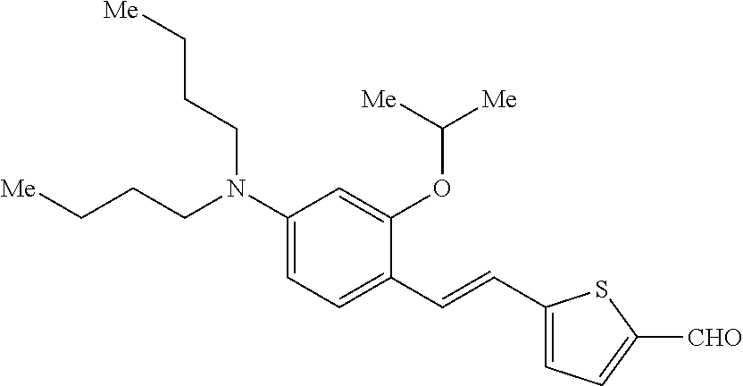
C1(N(CCC[Me])CCC[Me])=CC=C(C=CC2=CC=C([CHO])S2)C(OC([Me])[Me])=C1
